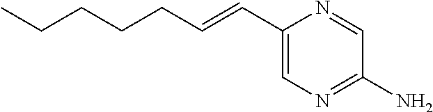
C1(C=CCCCCC)=CN=C(N)C=N1
